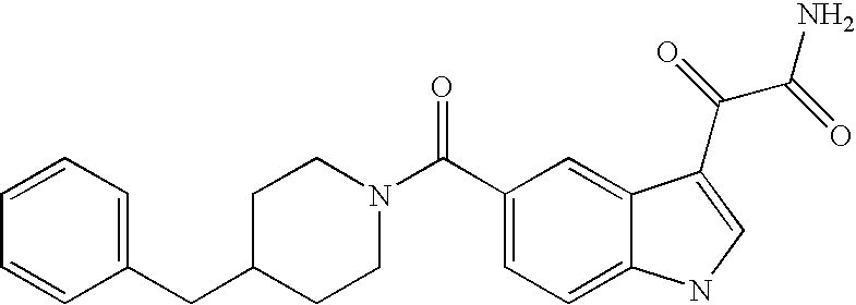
C(C1CCN(C(=O)C2=CC=C3C(=C2)C(C(=O)C(=O)N)=CN3)CC1)C1=CC=CC=C1
